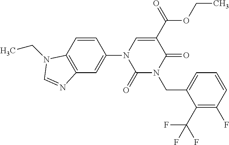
C1(=O)N(CC2=CC=CC(F)=C2C(F)(F)F)C(=O)C(C(=O)OCC)=CN1C1=CC2=C(C=C1)N(CC)C=N2
